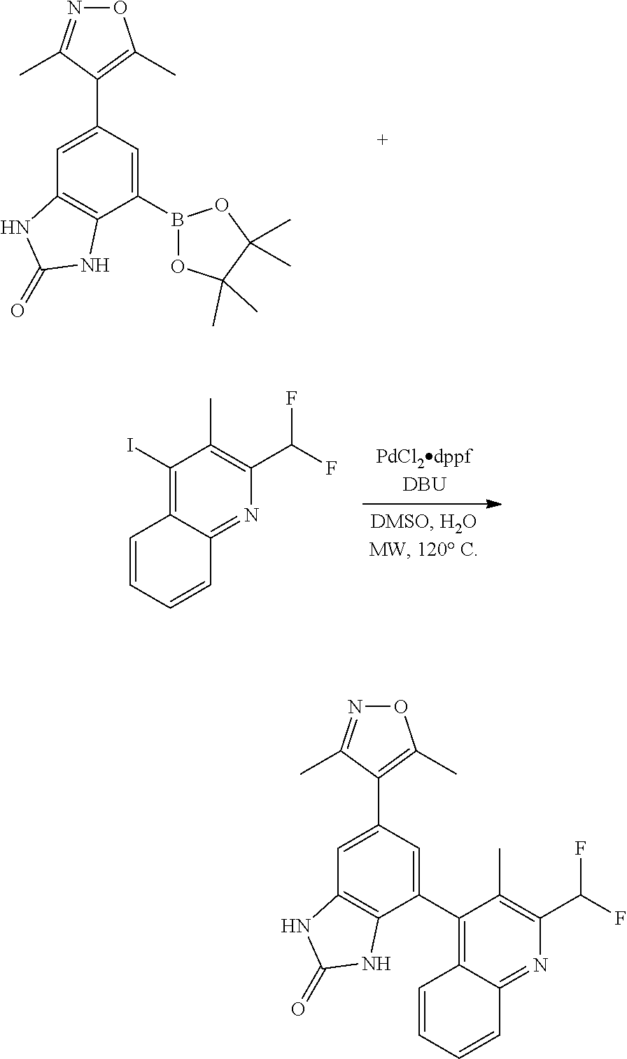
C1=C(C2=C(C)ON=C2C)C=C(B2OC(C)(C)C(C)(C)O2)C2=C1NC(=O)N2.C1=CC=CC2=NC(C(F)F)=C(C)C(I)=C12.C1=C(C2=C(C)ON=C2C)C=C(C2=C3C=CC=CC3=NC(C(F)F)=C2C)C2=C1NC(=O)N2
